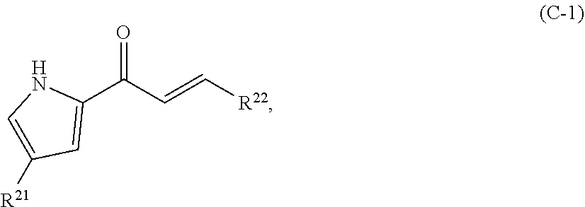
C1(C(C=C[R22])=O)=CC([R21])=CN1
